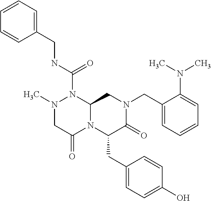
N1(C)CC(=O)N2C(N1C(NCC1=CC=CC=C1)=O)CN(CC1=CC=CC=C1N(C)C)C(=O)C2CC1=CC=C(O)C=C1
